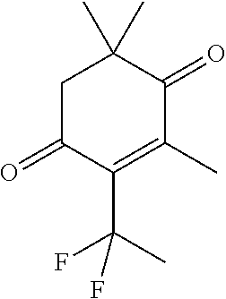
C1C(=O)C(C(C)(F)F)=C(C)C(=O)C1(C)C
